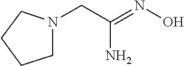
NC(=NO)CN1CCCC1
